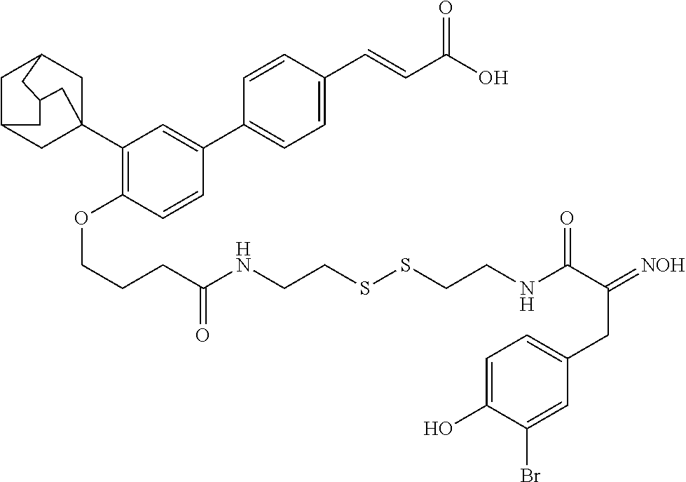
C12(C3=C(OCCCC(NCCSSCCNC(C(CC4=CC=C(O)C(Br)=C4)=[NOH])=O)=O)C=CC(C4=CC=C(C=CC(O)=O)C=C4)=C3)CC3CC(C1)CC(C2)C3
